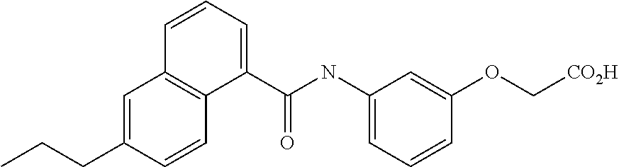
C1=C(CCC)C=CC2=C1C=CC=C2C(NC1=CC=CC(OC[CO2H])=C1)=O
